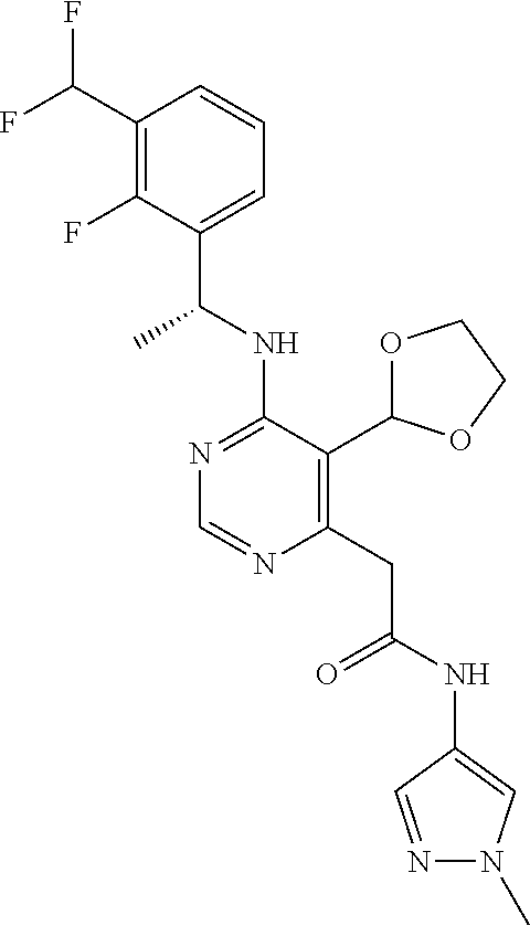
N1=C(NC(C)C2=CC=CC(C(F)F)=C2F)C(C2OCCO2)=C(CC(=O)NC2=CN(C)N=C2)N=C1
